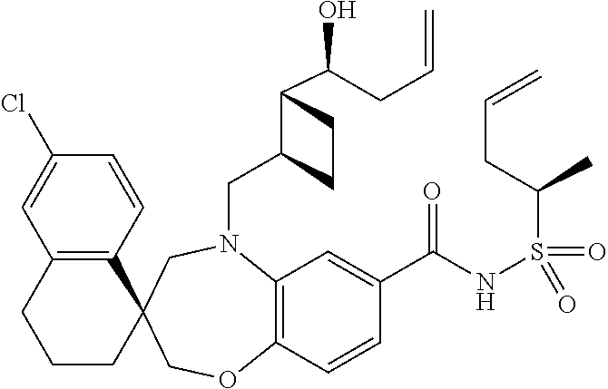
C12=C(C=CC(Cl)=C1)C1(CCC2)CN(CC2CCC2C(CC=C)O)C2=C(C=CC(C(NS(=O)(=O)C(CC=C)C)=O)=C2)OC1
